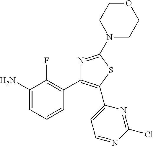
C1(N)=CC=CC(C2=C(C3=CC=NC(Cl)=N3)SC(N3CCOCC3)=N2)=C1F
